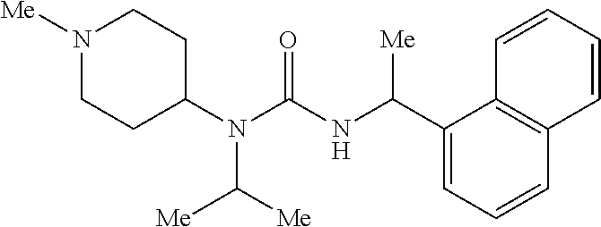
N1([Me])CCC(N(C(NC(C2=CC=CC3=C2C=CC=C3)[Me])=O)C([Me])[Me])CC1
